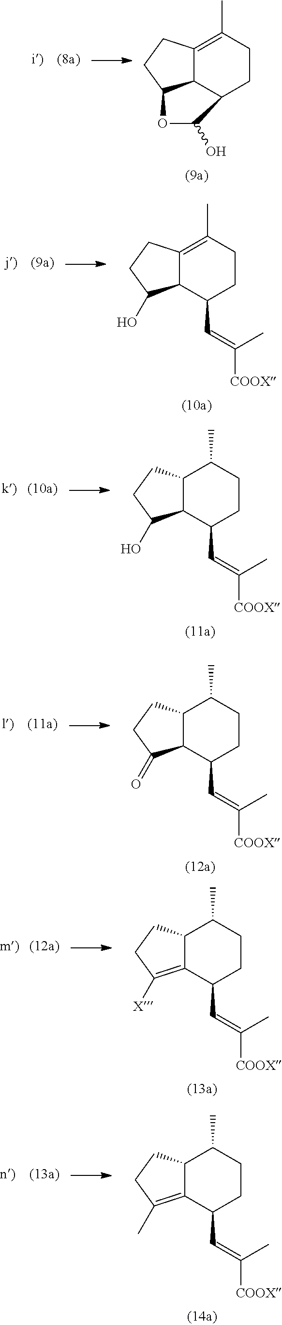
C12C3=C(C)CCC1C(O)OC2CC3.C12C(=C(C)CCC1C=C([COOX])C)CCC2O.C12C(CCC1O)C(C)CCC2C=C([COOX])C.C12C(CCC1=O)C(C)CCC2C=C([COOX])C.C12=C([X])CCC1C(C)CCC2C=C([COOX])C.C12=C(C)CCC1C(C)CCC2C=C([COOX])C
